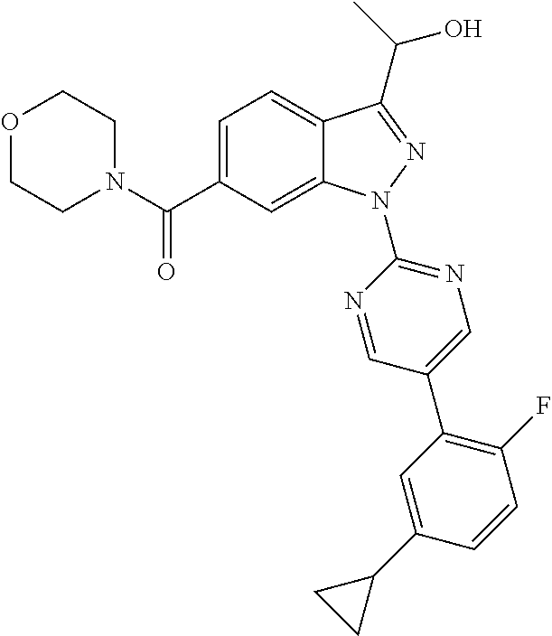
C1N(C(C2=CC=C3C(=C2)N(C2=NC=C(C4=C(F)C=CC(C5CC5)=C4)C=N2)N=C3C(C)O)=O)CCOC1
